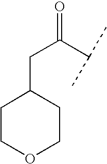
C(C(C(C)C)=O)C1CCOCC1
